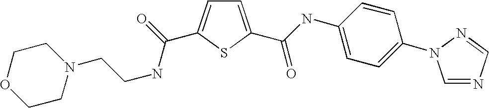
C1=C(C(NC2=CC=C(N3C=NC=N3)C=C2)=O)SC(C(=O)NCCN2CCOCC2)=C1
